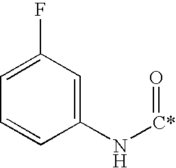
C1=C(F)C=C(N[C*]=O)C=C1
